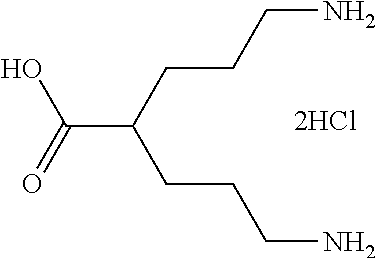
C(C(CCCN)CCCN)(=O)O
